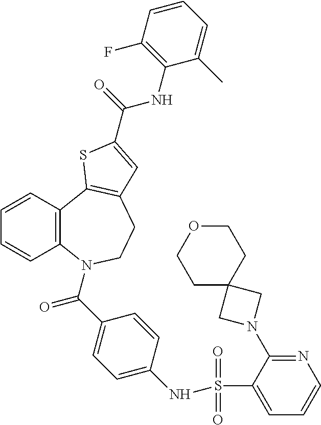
C1=CC2=C(C=C1)N(C(C1=CC=C(NS(C3=CC=CN=C3N3CC4(C3)CCOCC4)(=O)=O)C=C1)=O)CCC1=C2SC(C(NC2=C(F)C=CC=C2C)=O)=C1
